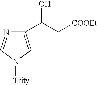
C1(C(C[COOEt])O)=CN([Trityl])C=N1
